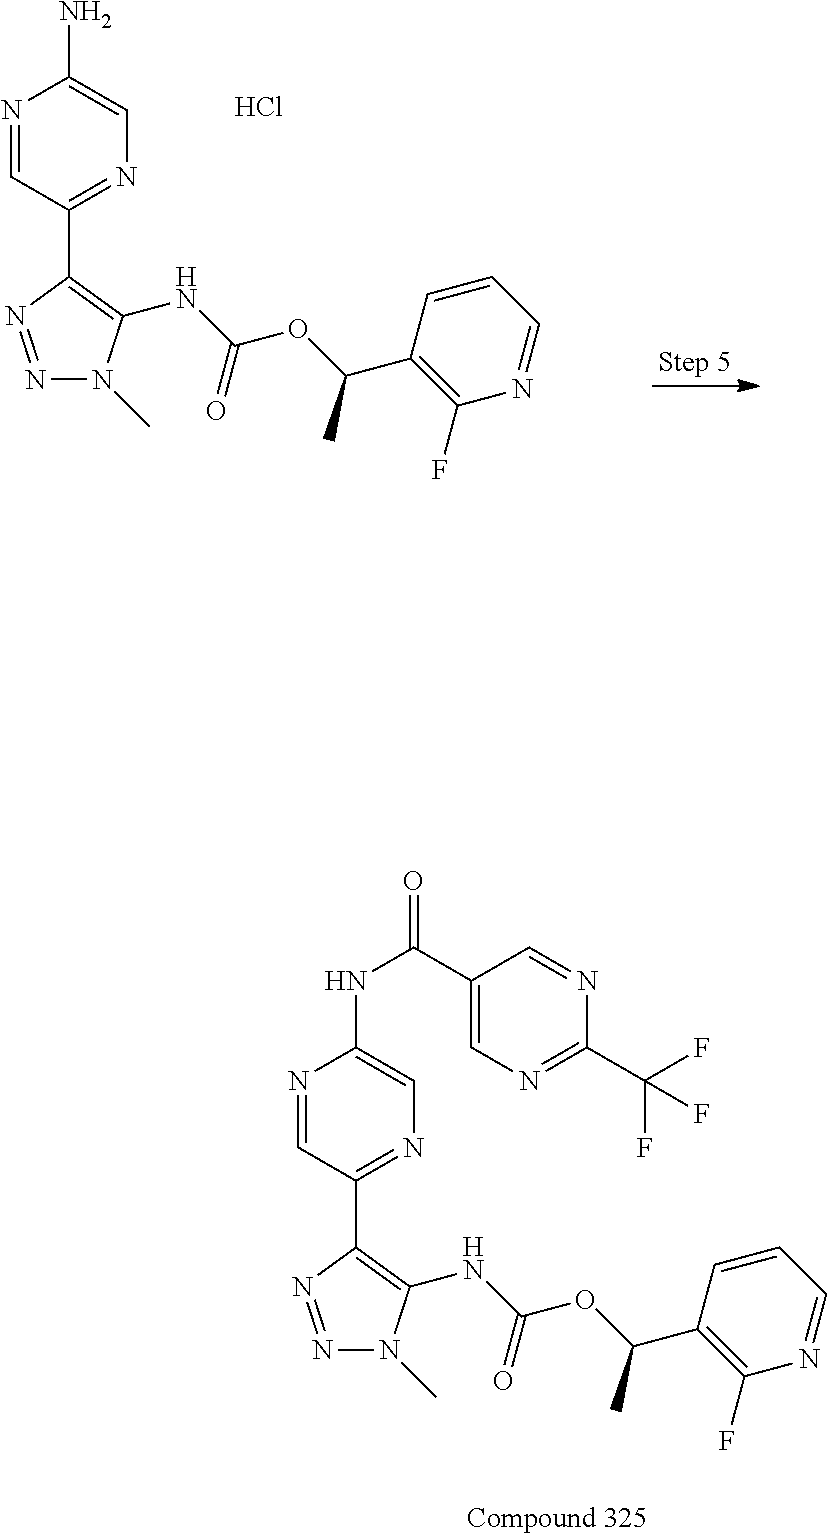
N1=CC(C2=C(NC(OC(C3=C(F)N=CC=C3)C)=O)N(C)N=N2)=NC=C1NC(=O)C1=CN=C(C(F)(F)F)N=C1.N1=CC(C2=C(NC(OC(C3=C(F)N=CC=C3)C)=O)N(C)N=N2)=NC=C1N.Cl
